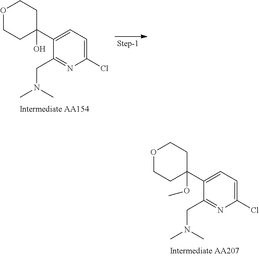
O1CCC(C2=CC=C(Cl)N=C2CN(C)C)(OC)CC1.O1CCC(C2=CC=C(Cl)N=C2CN(C)C)(O)CC1
